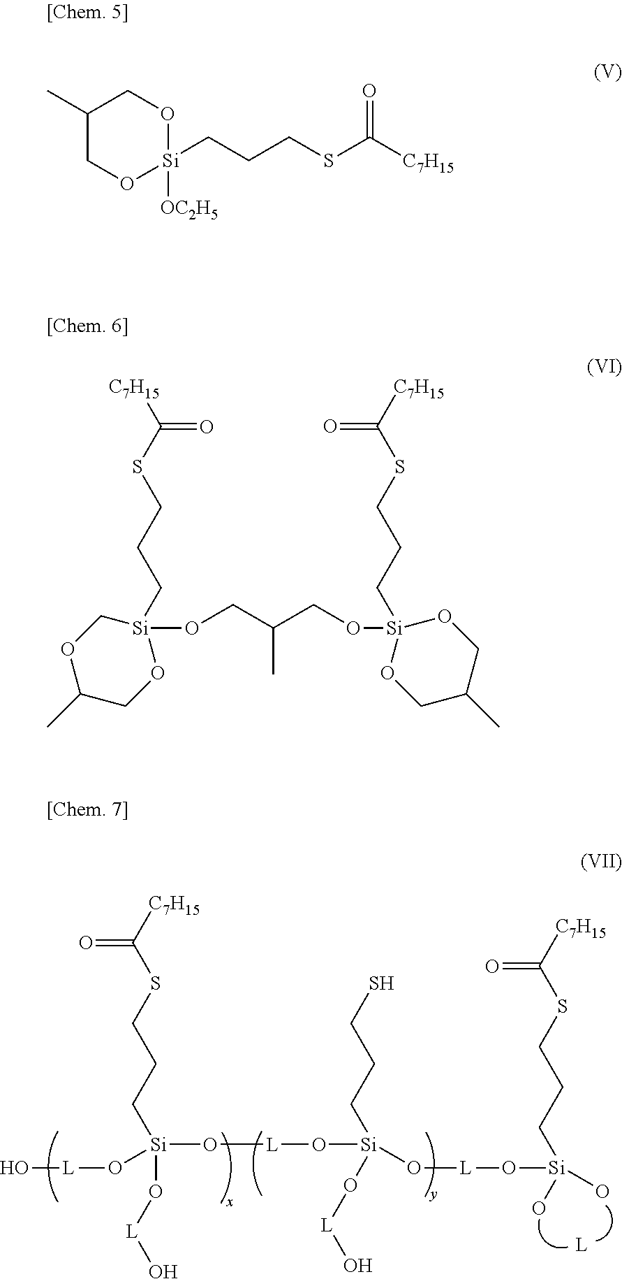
[L](O)O[Si](O[L]O)(CCCSC([C7H15])=O)O[L]O[Si](O[L]O[Si](O)(O)CCCSC([C7H15])=O)(O[L]O)CCCS.C1(C)CO[Si]([OC2H5])(CCCSC(=O)[C7H15])OC1.C1OC(C)CO[Si]1(OCC(CO[Si]1(CCCSC([C7H15])=O)OCC(C)CO1)C)CCCSC([C7H15])=O
